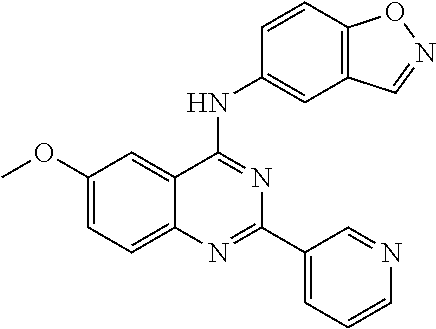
COC1=CC=C2C(=C1)C(NC1=CC3=C(C=C1)ON=C3)=NC(C1=CC=CN=C1)=N2
